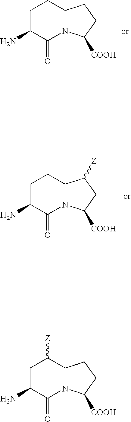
NC1CCC2CCC([COOH])N2C1=O.NC1CCC2C([Z])CC([COOH])N2C1=O.NC1CC([Z])C2CCC([COOH])N2C1=O
